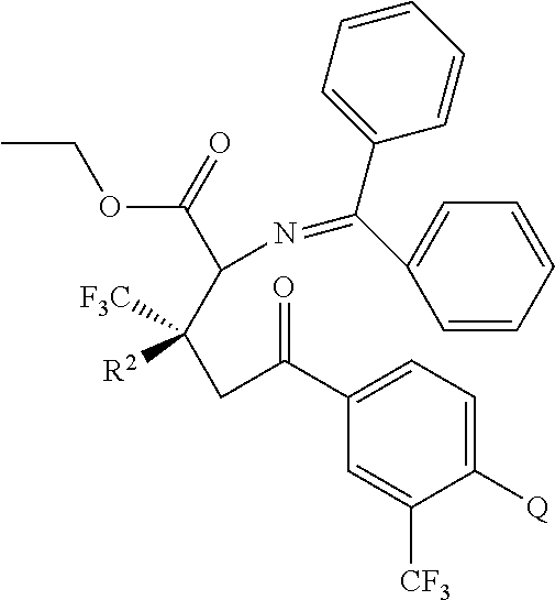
CCOC(C(C([R2])([F3C])CC(C1=CC=C([Q])C([CF3])=C1)=O)N=C(C1=CC=CC=C1)C1=CC=CC=C1)=O
